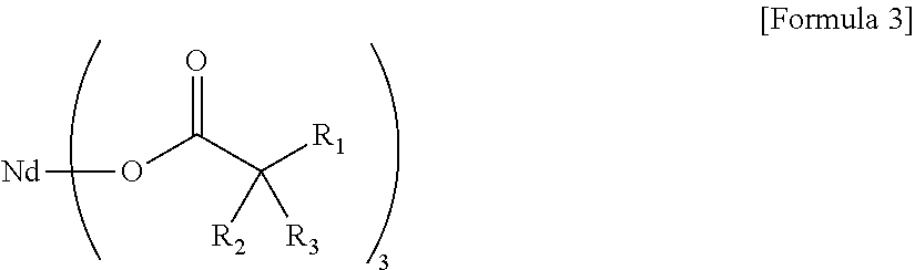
O(C(C([R1])([R2])[R3])=O)[Nd]
